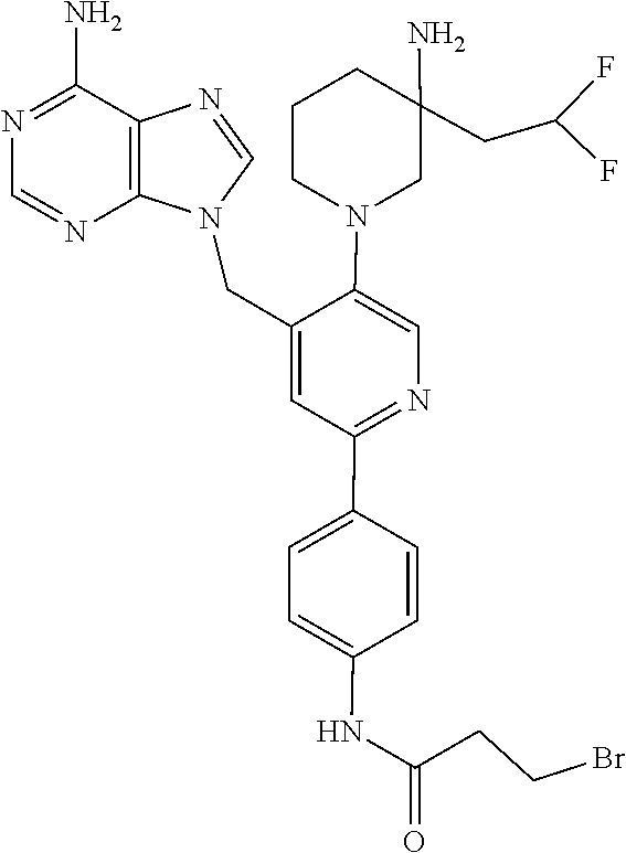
C1=NC2=C(N=CN2CC2=CC(C3=CC=C(NC(=O)CCBr)C=C3)=NC=C2N2CC(N)(CC(F)F)CCC2)C(N)=N1
